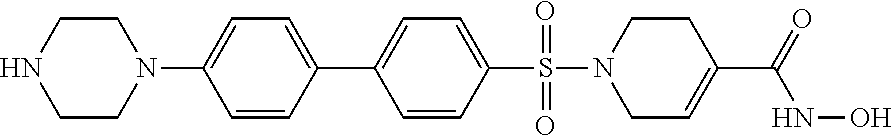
C1N(C2=CC=C(C3=CC=C(S(N4CC=C(C(=O)NO)CC4)(=O)=O)C=C3)C=C2)CCNC1
